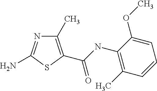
C1(C)=C(C(NC2=C(C)C=CC=C2OC)=O)SC(N)=N1
